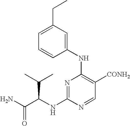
N1=C(NC(C(N)=O)C(C)C)N=CC([CONH2])=C1NC1=CC(CC)=CC=C1
